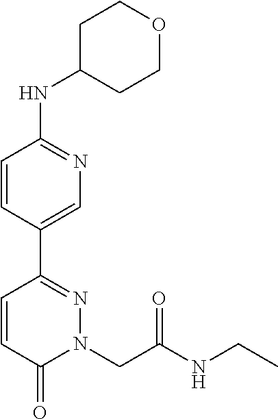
C1=CC(C2=NN(CC(NCC)=O)C(=O)C=C2)=CN=C1NC1CCOCC1
